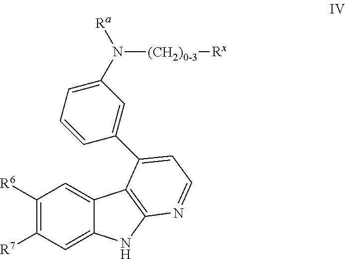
C1([R6])=C([R7])C=C2C(=C1)C1=C(N2)N=CC=C1C1=CC(N([Ra])[(CH2)0-3][Rx])=CC=C1
